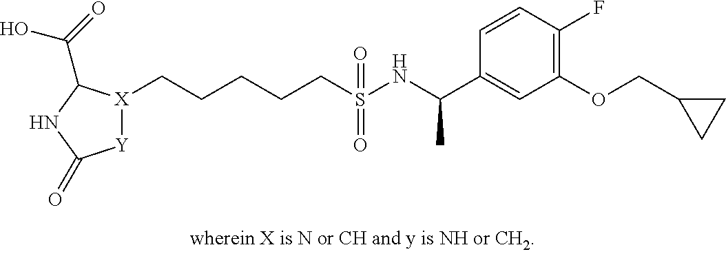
[X]1(CCCCCS(NC(C2=CC(OCC3CC3)=C(F)C=C2)C)(=O)=O)[Y]C(=O)NC1C(=O)O
